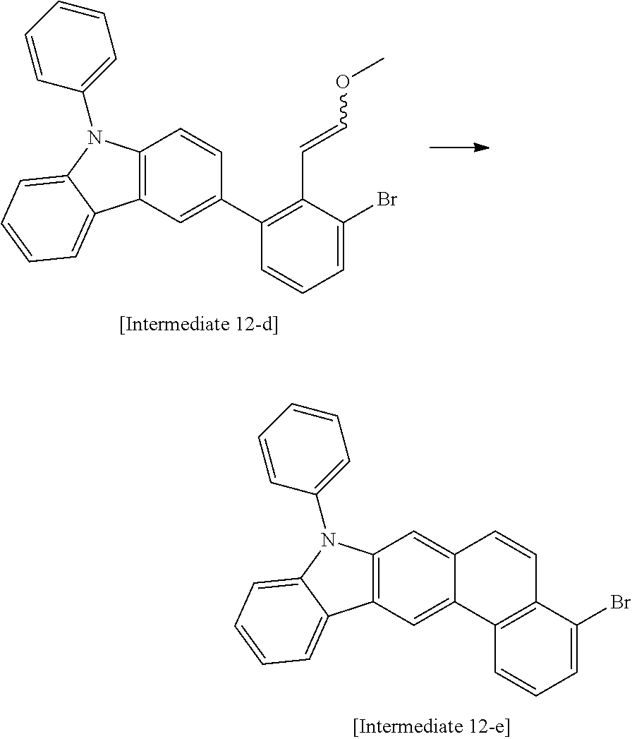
C1=C(Br)C2=C(C=C1)C1=CC3=C(C=C1C=C2)N(C1=CC=CC=C1)C1=CC=CC=C31.C1=C(Br)C(C=COC)=C(C2=CC3=C(C=C2)N(C2=CC=CC=C2)C2=CC=CC=C32)C=C1
